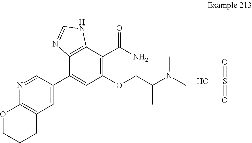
OS(C)(=O)=O.C1=C(C2=CC(OCC(N(C)C)C)=C(C(N)=O)C3=C2N=CN3)C=NC2=C1CCCO2
